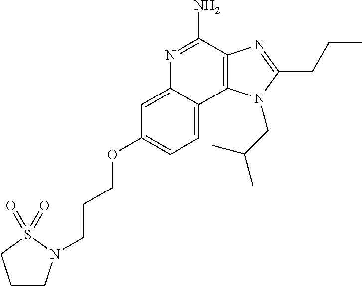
N1=C(N)C2=C(C3=CC=C(OCCCN4CCCS4(=O)=O)C=C13)N(CC(C)C)C(CCC)=N2
